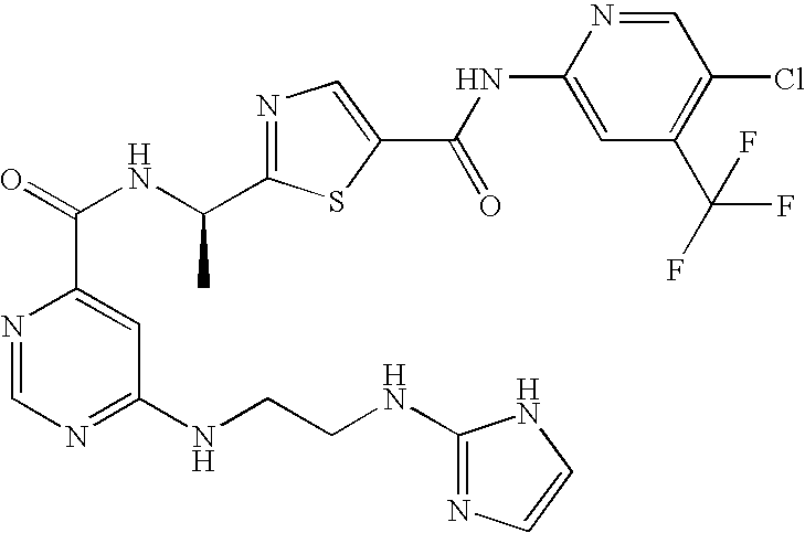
N1=C(C(NC(=O)C2=CC(NCCNC3=NC=CN3)=NC=N2)C)SC(C(NC2=CC(C(F)(F)F)=C(Cl)C=N2)=O)=C1
